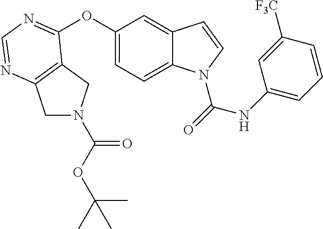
C1N(C(OC(C)(C)C)=O)CC2=C1N=CN=C2OC1=CC=C2C(=C1)C=CN2C(NC1=CC=CC([F3C])=C1)=O
